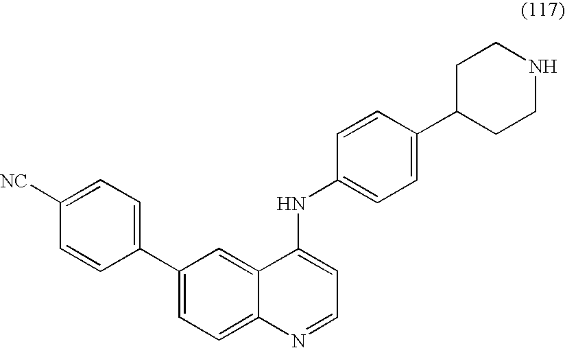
C1(C2=CC=C([NC])C=C2)=CC=C2C(=C1)C(NC1=CC=C(C3CCNCC3)C=C1)=CC=N2
